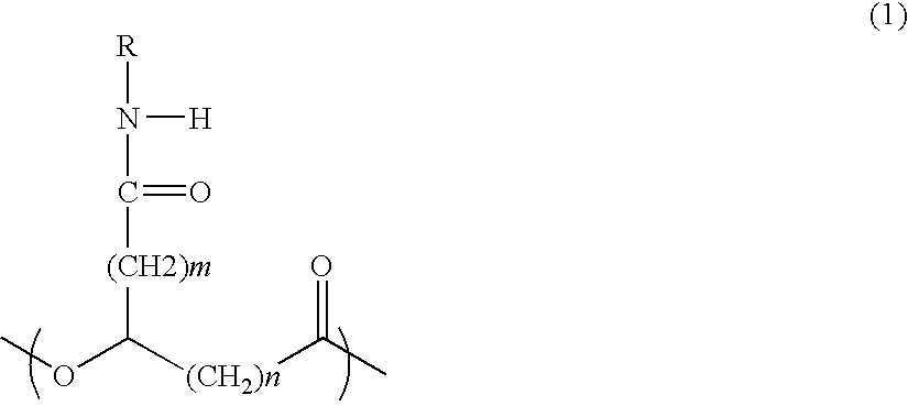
[(CH2)m](C(=O)N([H])[R])C([(CH2)n]C(C)=O)OC
